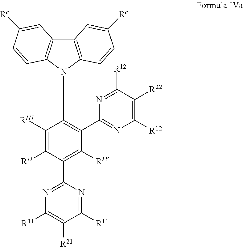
C12=C(N(C3=C(C4=NC([R12])=C([R22])C([R12])=N4)C([RIV])=C(C4=NC([R11])=C([R21])C([R11])=N4)C([RII])=C3[RIII])C3=C1C=C([Rc])C=C3)C=CC([Rc])=C2
